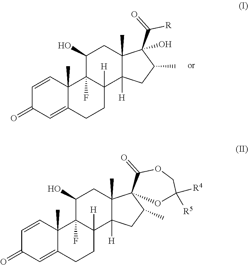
C1=CC2(C)C(=CC1=O)CCC1([H])C2(F)C(O)CC2(C)C1([H])CC(C)C2(C(=O)[R])O.C1=CC2(C)C(=CC1=O)CCC1([H])C2(F)C(O)CC2(C)C1([H])CC(C)C21C(=O)OCC([R4])([R5])O1
